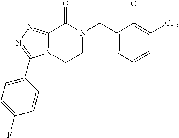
C1(CN2C(=O)C3=NN=C(C4=CC=C(F)C=C4)N3CC2)=CC=CC([CF3])=C1Cl
